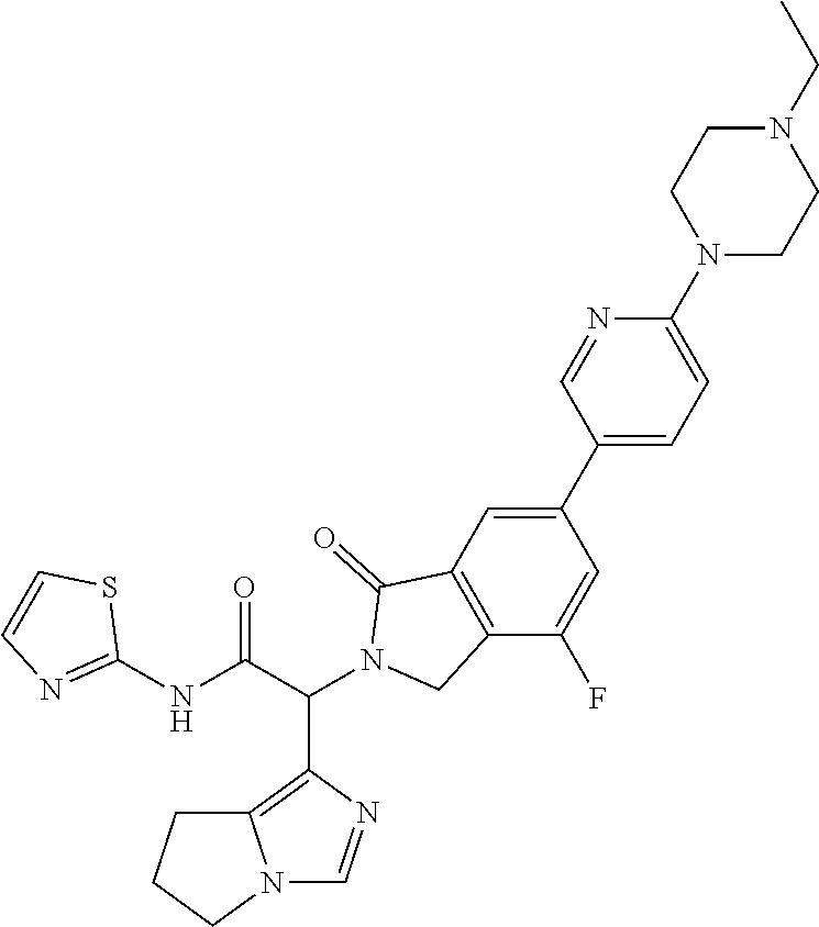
C12=C(C(C(NC3=NC=CS3)=O)N3CC4=C(C3=O)C=C(C3=CC=C(N5CCN(CC)CC5)N=C3)C=C4F)N=CN1CCC2
